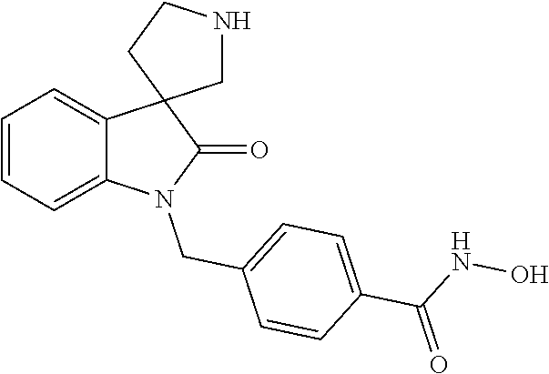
C1=CC=C2C(=C1)C1(C(=O)N2CC2=CC=C(C(=O)NO)C=C2)CNCC1
